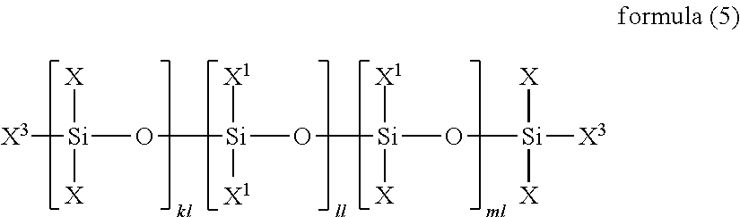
[X3][Si](O[Si](O[Si](O[Si]([X3])([X])[X])([X1])[X])([X1])[X1])([X])[X]
